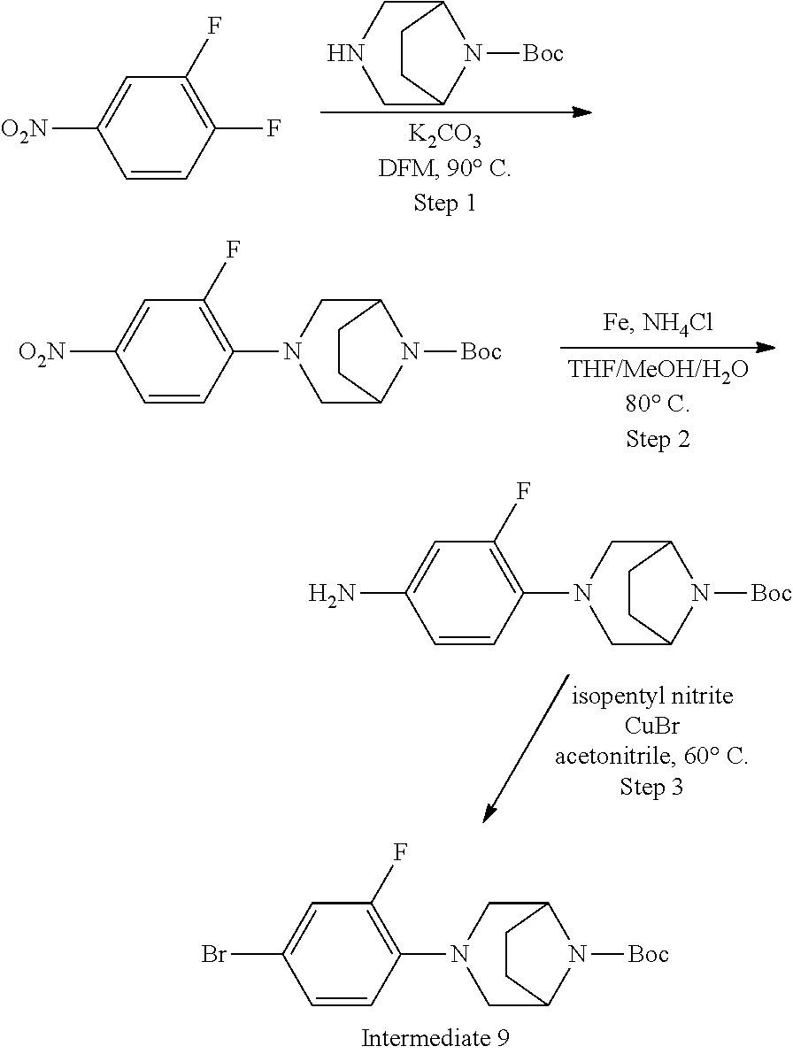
C12CN(C3=C(F)C=C(Br)C=C3)CC(N1[Boc])CC2.C1=CC([O2N])=CC(F)=C1F.C12CNCC(N1[Boc])CC2.C12CN(C3=C(F)C=C([O2N])C=C3)CC(N1[Boc])CC2.C12CN(C3=C(F)C=C(N)C=C3)CC(N1[Boc])CC2
